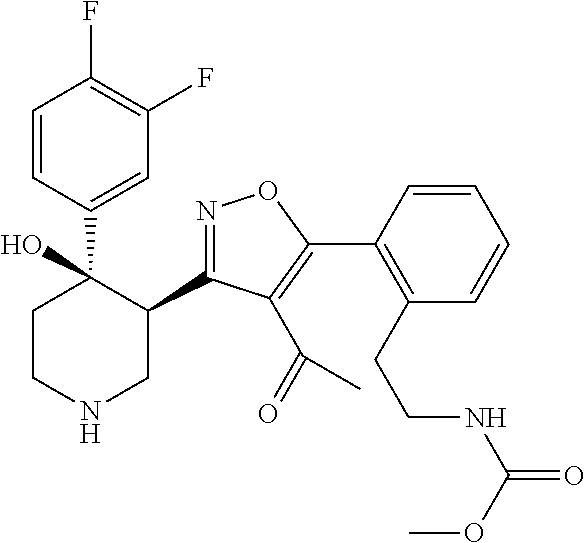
C1(C2=NOC(C3=C(CCNC(=O)OC)C=CC=C3)=C2C(=O)C)C(C2=CC(F)=C(F)C=C2)(O)CCNC1
